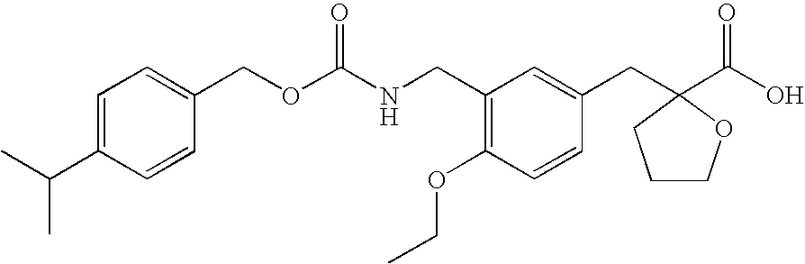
C1=C(C(C)C)C=CC(COC(NCC2=C(OCC)C=CC(CC3(C(=O)O)OCCC3)=C2)=O)=C1
